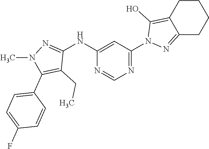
C1CC2=C(O)N(C3=NC=NC(NC4=NN(C)C(C5=CC=C(F)C=C5)=C4CC)=C3)N=C2CC1
